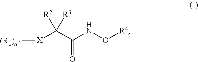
[X](C(C(NO[R4])=O)([R3])[R2])[(R1)n]
